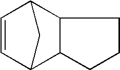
C1=CC2CC1C1CCCC21
